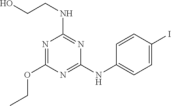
N1=C(NC2=CC=C(I)C=C2)N=C(NCCO)N=C1OCC
